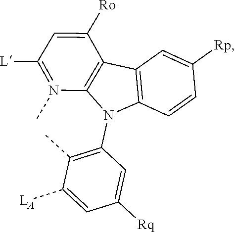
C1(C)=C(N2C3=C(C([Ro])=CC([L])=N3C)C3=C2C=CC([Rp])=C3)C=C([Rq])C=C1[LA]
